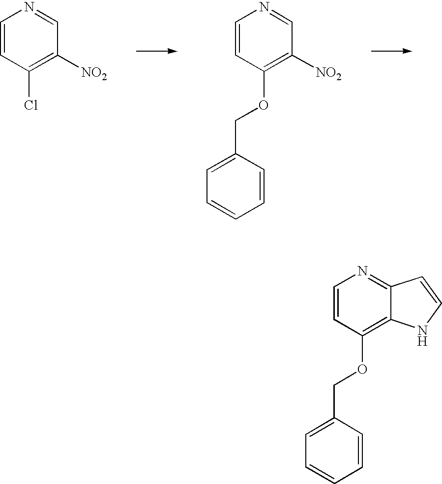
C1=CC(Cl)=C([NO2])C=N1.C1=CC(OCC2=CC=CC=C2)=C([NO2])C=N1.C1=CC(OCC2=CC=CC=C2)=C2C(=N1)C=CN2
